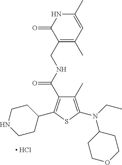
C1(C)=C(N(CC)C2CCOCC2)SC(C2CCNCC2)=C1C(NCC1=C(C)C=C(C)NC1=O)=O.[ HCl]
